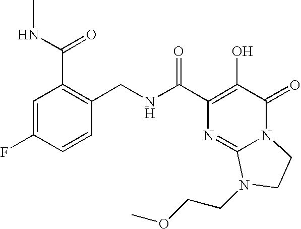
C1=C(F)C=CC(CNC(C2=C(O)C(=O)N3C(=N2)N(CCOC)CC3)=O)=C1C(NC)=O
